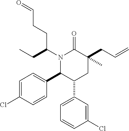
N1(C(CCC=O)CC)C(C2=CC=C(Cl)C=C2)C(C2=CC=CC(Cl)=C2)CC(CC=C)(C)C1=O
